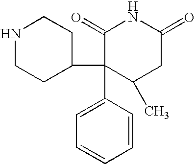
N1CCC(C2(C3=CC=CC=C3)C(C)CC(=O)NC2=O)CC1
